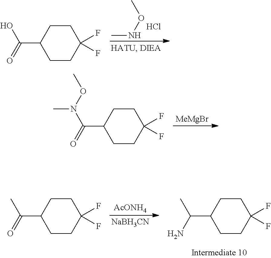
CNOC.Cl.C1CC(C(=O)O)CCC1(F)F.[MeMgBr].C1CC(C(=O)N(C)OC)CCC1(F)F.C1CC(C(N)C)CCC1(F)F.[AcONH4].[NaBH3CN].C1CC(C(=O)C)CCC1(F)F
